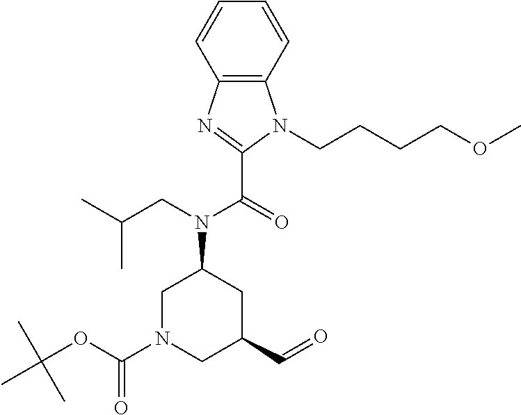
C1N(C(=O)OC(C)(C)C)CC(C=O)CC1N(C(C1=NC2=C(C=CC=C2)N1CCCCOC)=O)CC(C)C
